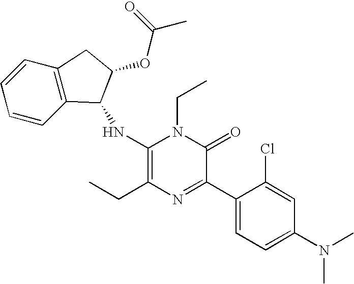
C1(NC2C3=C(C=CC=C3)CC2OC(C)=O)=C(CC)N=C(C2=CC=C(N(C)C)C=C2Cl)C(=O)N1CC
